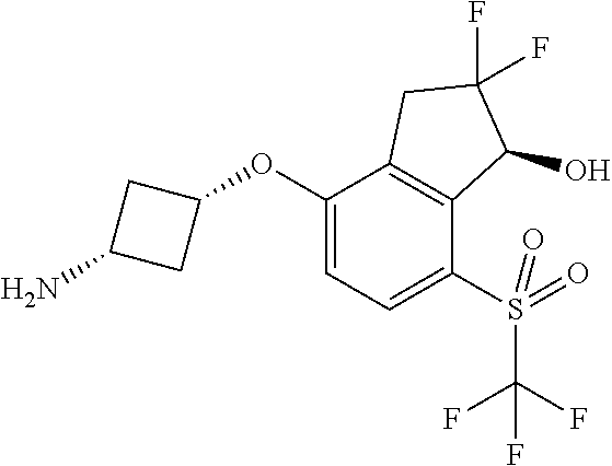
C1(OC2=CC=C(S(C(F)(F)F)(=O)=O)C3=C2CC(F)(F)C3O)CC(N)C1
